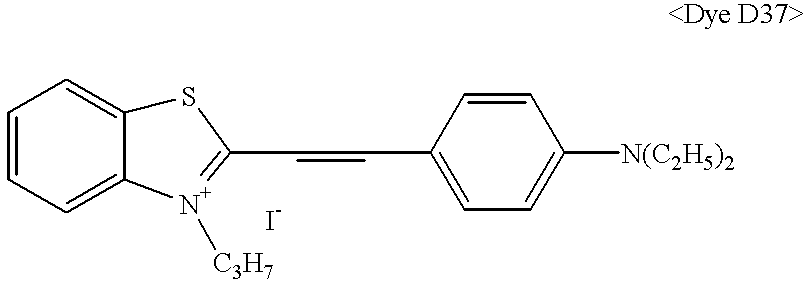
C1=CC(C=CC2=[N+]([C3H7])C3=CC=CC=C3S2)=CC=C1[N(C2H5)2]
